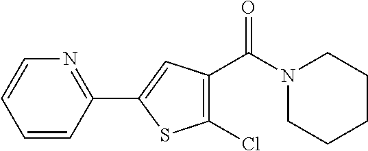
C1=CC(C2=CC(C(N3CCCCC3)=O)=C(Cl)S2)=NC=C1
